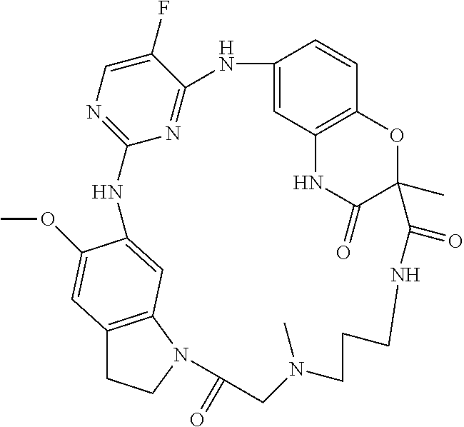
C12=NC=C(F)C(=N1)NC1=CC3=C(C=C1)OC(C)(C(=O)N3)C(=O)NCCCN(C)CC(=O)N1CCC3=C1C=C(N2)C(OC)=C3
